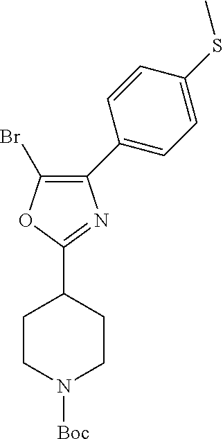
C1(C2=CC=C(SC)C=C2)=C(Br)OC(C2CCN([Boc])CC2)=N1
